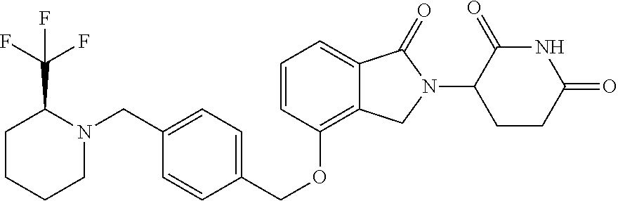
C1CCCN(CC2=CC=C(COC3=C4C(=CC=C3)C(=O)N(C3CCC(=O)NC3=O)C4)C=C2)C1C(F)(F)F
